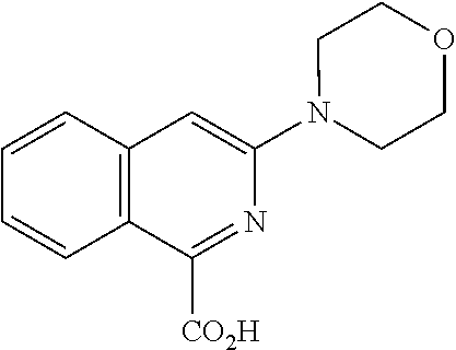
C1=CC2=C(C=C1)C=C(N1CCOCC1)N=C2[CO2H]
